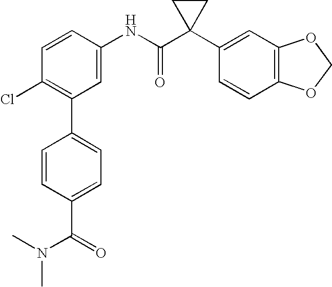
C1=CC(NC(C2(C3=CC4=C(C=C3)OCO4)CC2)=O)=CC(C2=CC=C(C(=O)N(C)C)C=C2)=C1Cl
